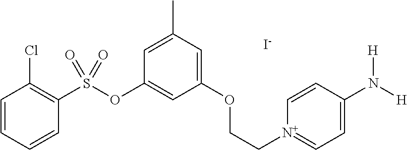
C1=CC=CC(S(OC2=CC(OCC[N+]3=CC=C(N([H])[H])C=C3)=CC(C)=C2)(=O)=O)=C1Cl.[I-]
